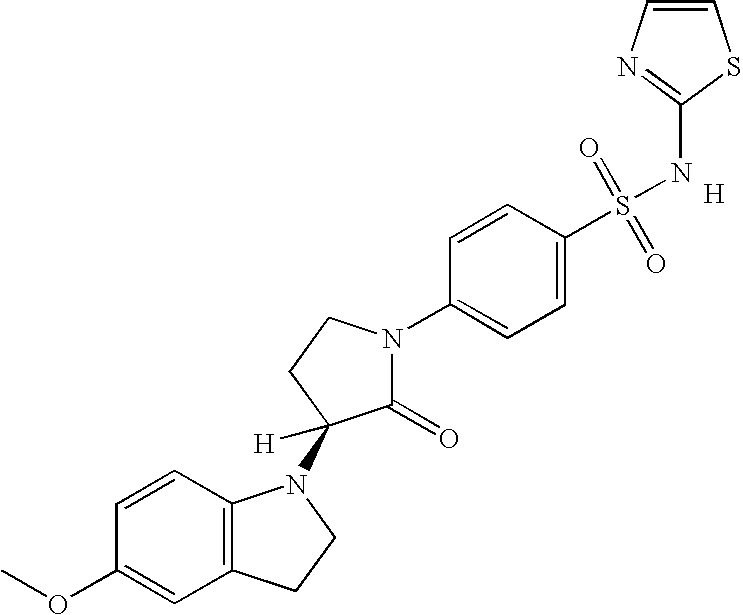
C1=CC2=C(C=C1OC)CCN2C1([H])C(=O)N(C2=CC=C(S(=O)(=O)NC3=NC=CS3)C=C2)CC1.[H]
